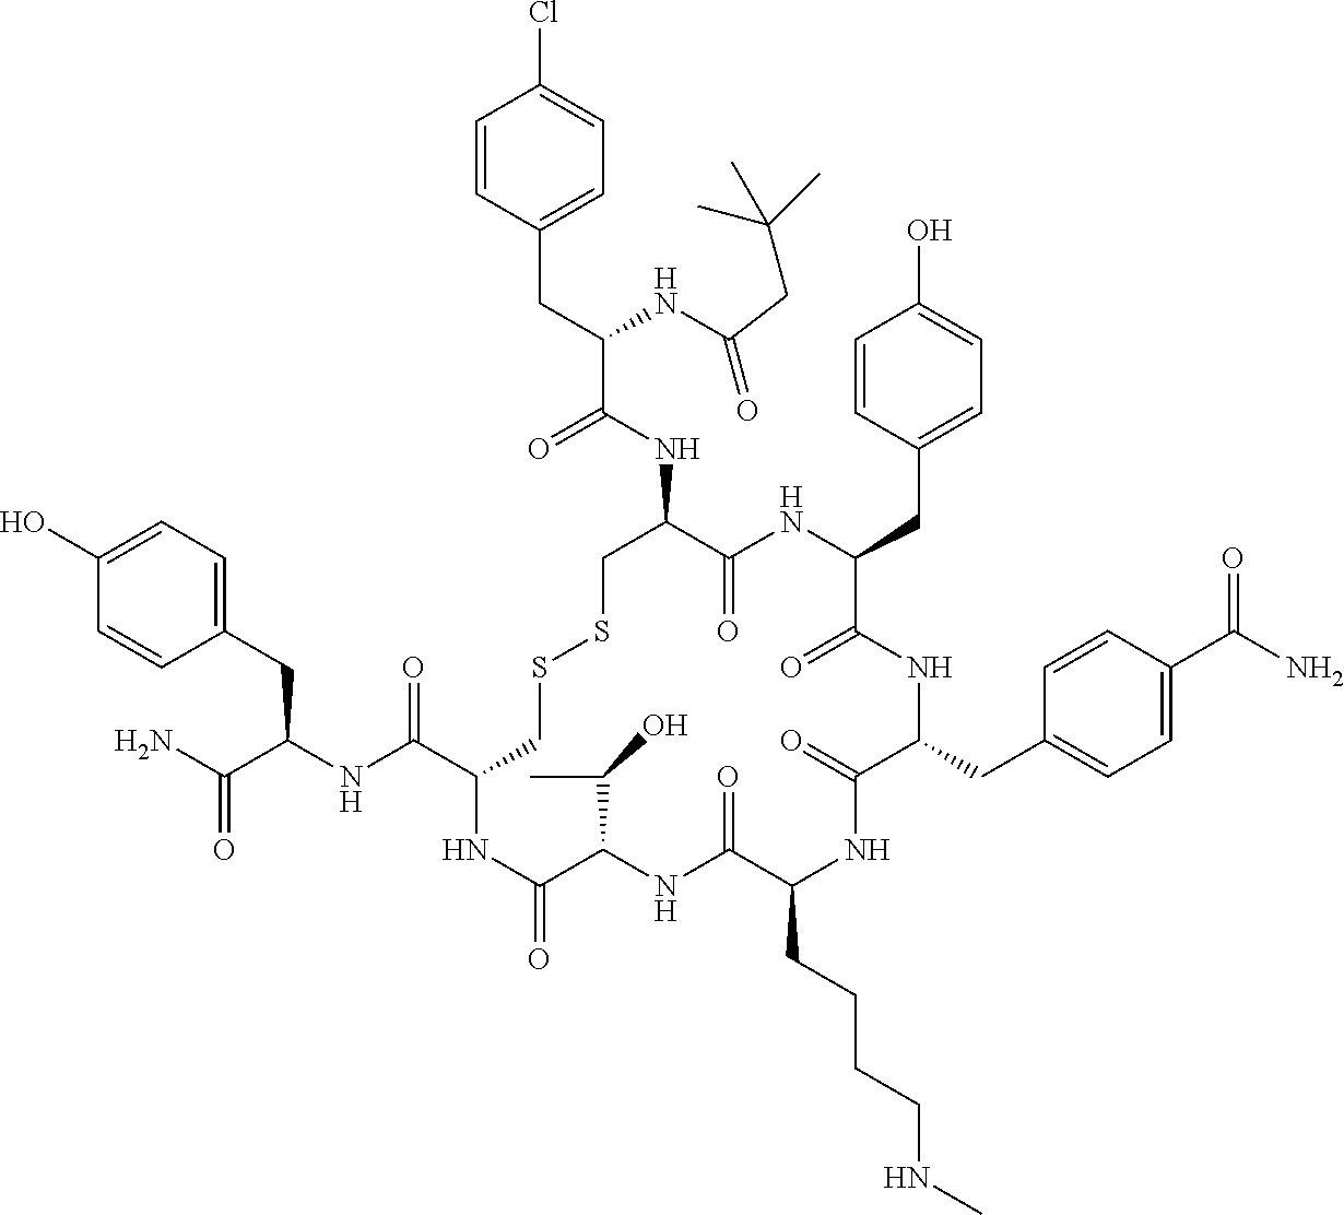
C1=C(O)C=CC(CC(NC(C2CSSCC(NC(C(CC3=CC=C(Cl)C=C3)NC(=O)CC(C)(C)C)=O)C(=O)NC(CC3=CC=C(O)C=C3)C(=O)NC(CC3=CC=C(C(N)=O)C=C3)C(=O)NC(CCCCNC)C(=O)NC(C(C)O)C(=O)N2)=O)C(N)=O)=C1
